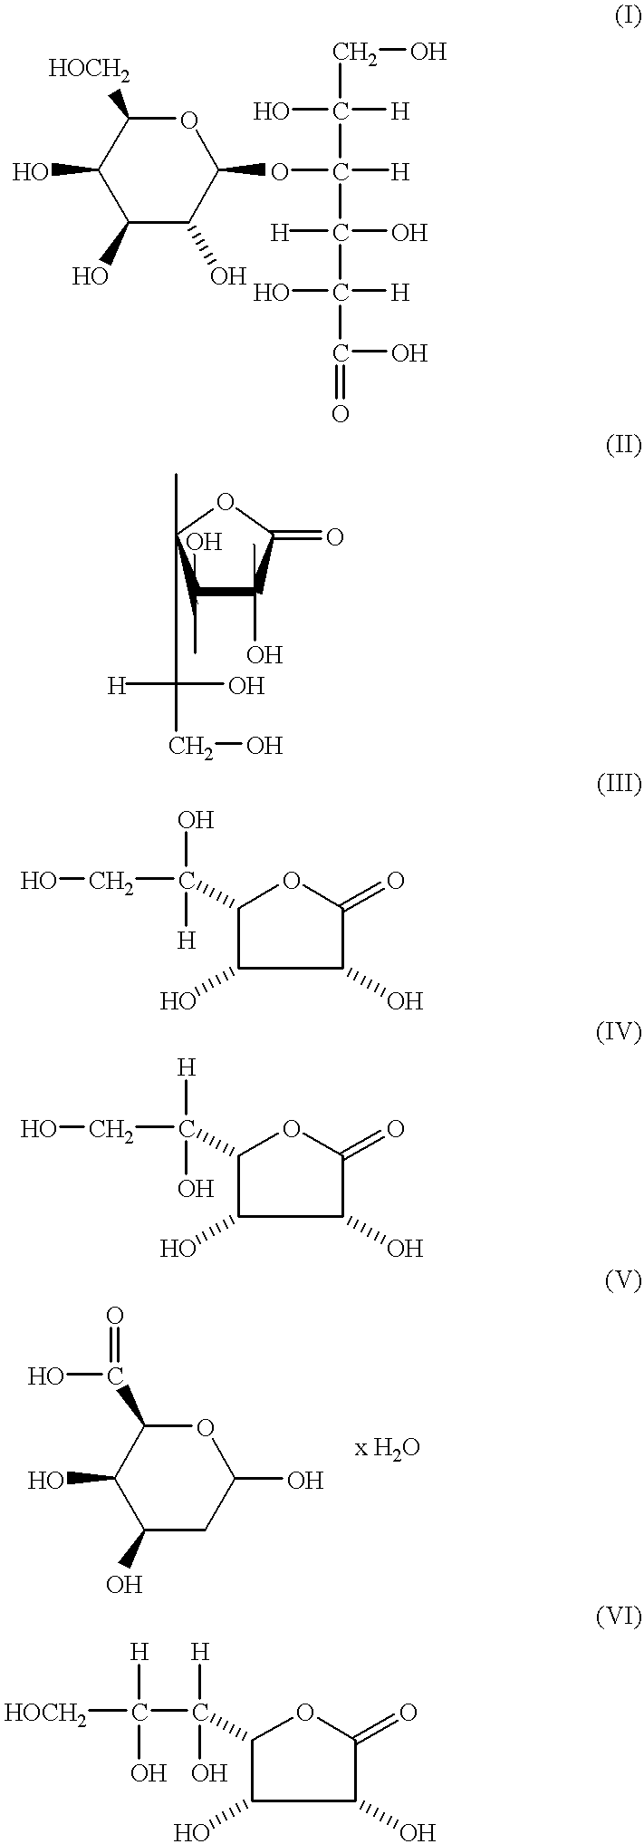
C1(O)C(O)C(O)C(OC([H])(C(CO)([H])O)C(C(C(=O)O)([H])O)(O)[H])OC1[HOCH2].C1(O)(C)C(O)(C)C(=O)OC1(C(CO)(O)[H])C.C1(C([H])(CO)O)C(O)C(O)C(=O)O1.C1(C(O)(CO)[H])C(O)C(O)C(=O)O1.C1(O)C(O)CC(O)OC1C(O)=O.C1(C(O)(C([HOCH2])([H])O)[H])C(O)C(O)C(=O)O1
